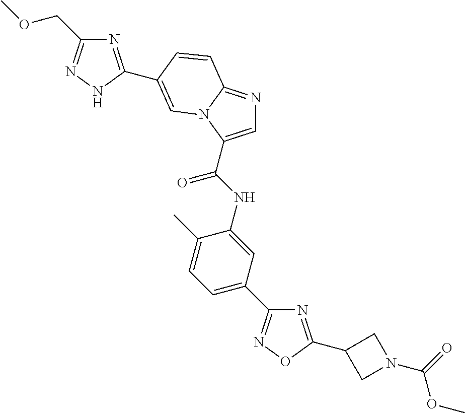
C1=C(C(NC2=CC(C3=NOC(C4CN(C(=O)OC)C4)=N3)=CC=C2C)=O)N2C(=N1)C=CC(C1=NC(COC)=NN1)=C2
